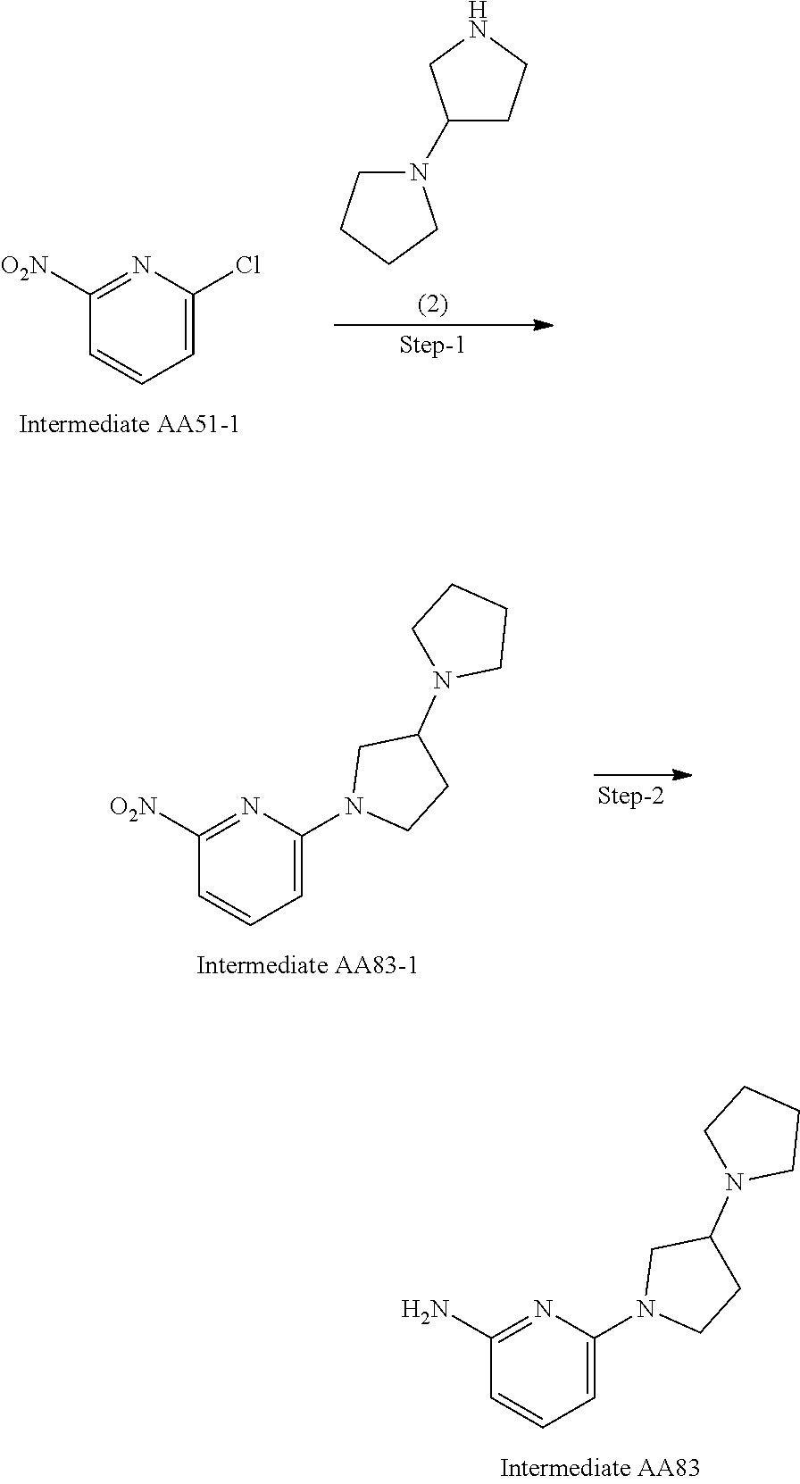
C1(N)=NC(N2CCC(N3CCCC3)C2)=CC=C1.C1([O2N])=NC(Cl)=CC=C1.N1(C2CCNC2)CCCC1.C1([O2N])=NC(N2CCC(N3CCCC3)C2)=CC=C1
